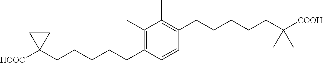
C1(C)=C(CCCCCC2([HOOC])CC2)C=CC(CCCCCC([COOH])(C)C)=C1C
